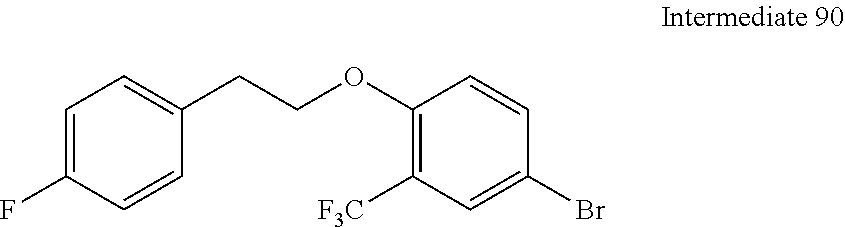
C1=C(F)C=CC(CCOC2=C([F3C])C=C(Br)C=C2)=C1
